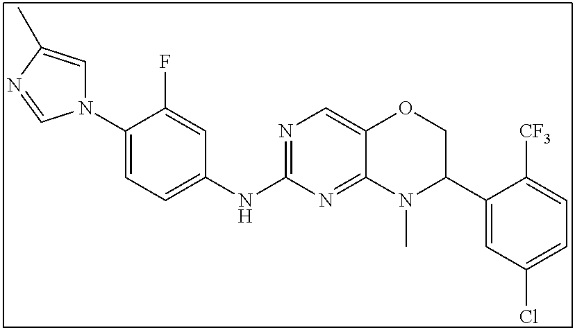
N1(C2=CC=C(NC3=NC=C4C(=N3)N(C)C(C3=CC(Cl)=CC=C3[CF3])CO4)C=C2F)C=C(C)N=C1
